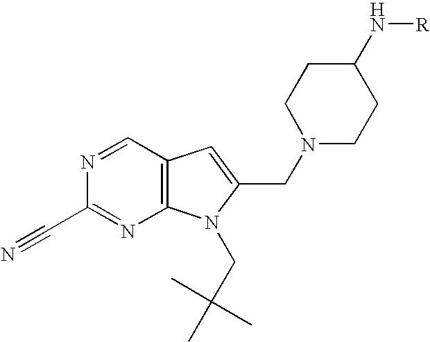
N1=CC2=C(N=C1C#N)N(CC(C)(C)C)C(CN1CCC(N[R])CC1)=C2
